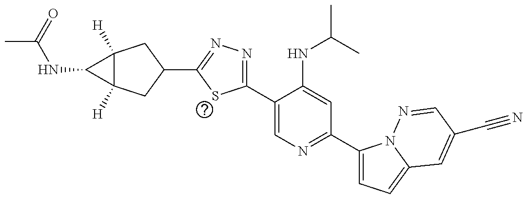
C1(C2=CN=C(C3=CC=C4N3N=CC(C#N)=C4)C=C2NC(C)C)=NN=C(C2CC3([H])C([H])(C2)C3NC(=O)C)S1
